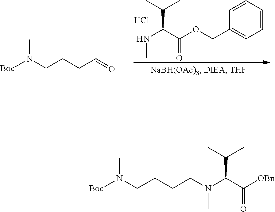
[Boc]N(CCCC=O)C.C1=CC=CC(COC(C(NC)C(C)C)=O)=C1.Cl.[Boc]N(CCCCN(C(C([OBn])=O)C(C)C)C)C
